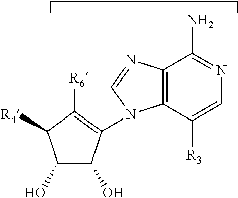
N1=C(N)C2=C(C([R3])=C1)N(C1=C([R6])C([R4])C(O)C1O)C=N2
